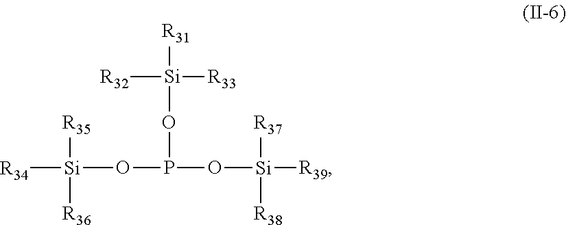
[Si](OP(O[Si]([R37])([R38])[R39])O[Si]([R35])([R34])[R36])([R32])([R31])[R33]
